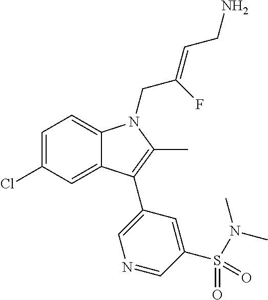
C1=C(Cl)C=C2C(=C1)N(CC(=CCN)F)C(C)=C2C1=CN=CC(S(=O)(=O)N(C)C)=C1
